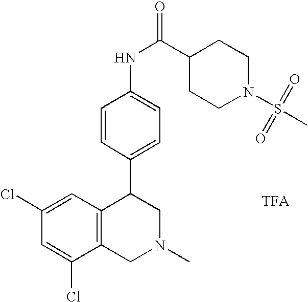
C1(Cl)=CC(Cl)=CC2=C1CN(C)CC2C1=CC=C(NC(=O)C2CCN(S(=O)(=O)C)CC2)C=C1
